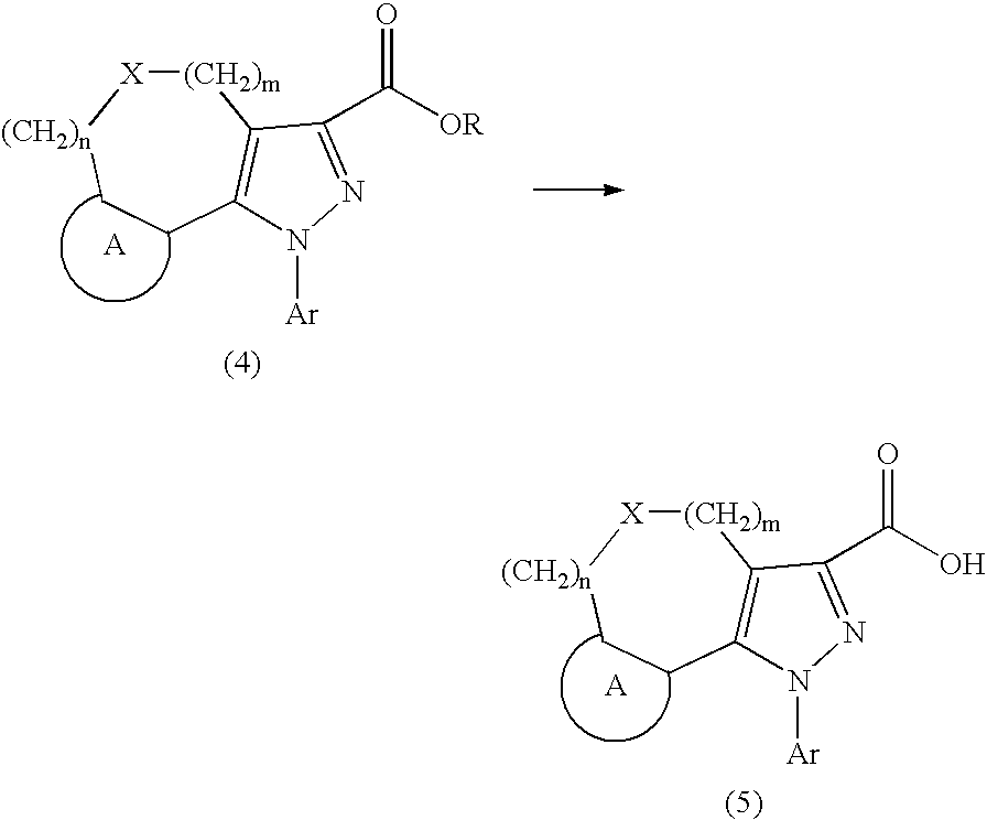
[(CH2)m]1[X][(CH2)n]CCC2=C1C(C([OR])=O)=NN2[Ar].[(CH2)m]1[X][(CH2)n]CCC2=C1C(C(O)=O)=NN2[Ar]
